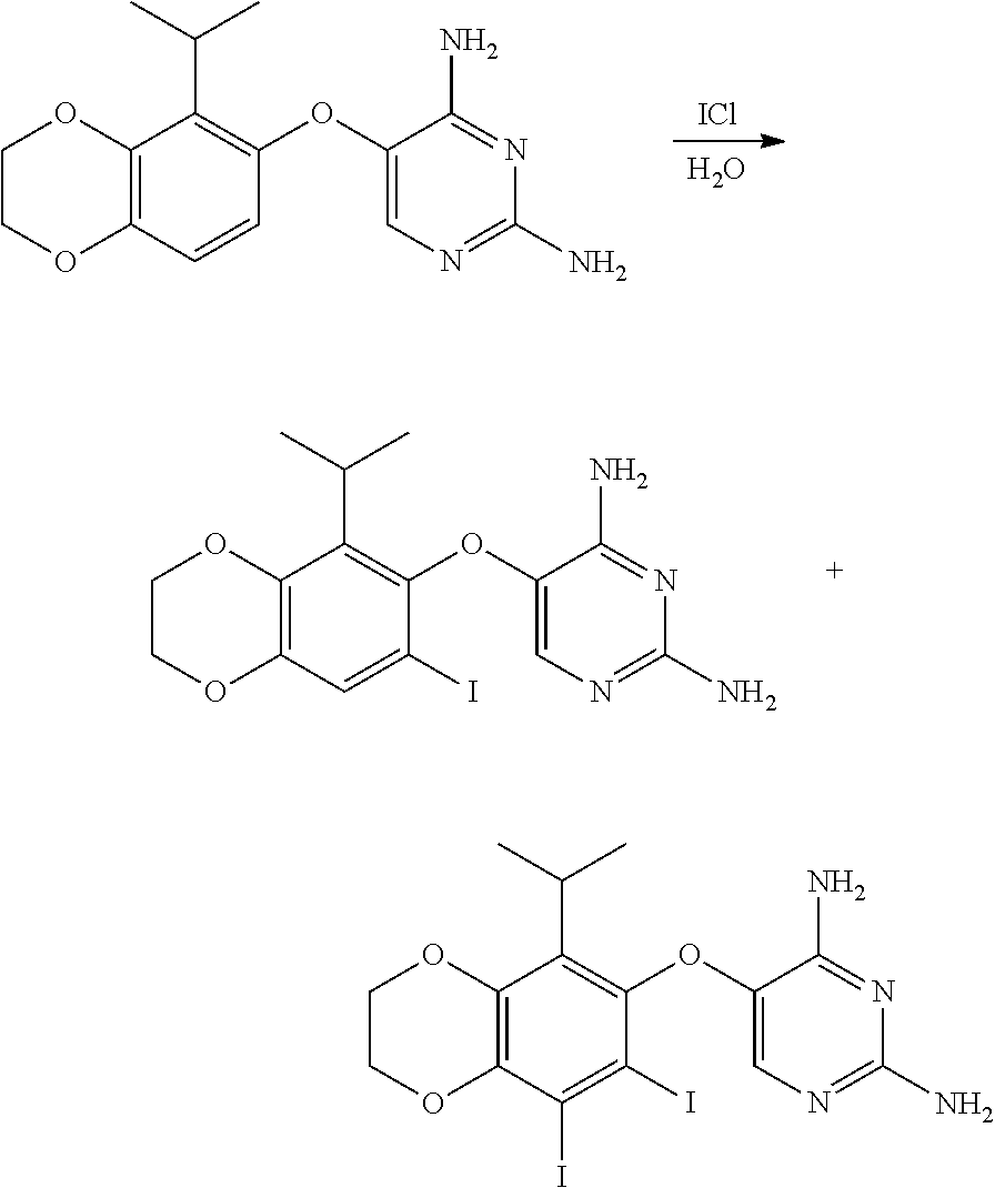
C12=C(C=C(I)C(OC3=CN=C(N)N=C3N)=C1C(C)C)OCCO2.C12=C(C(I)=C(I)C(OC3=CN=C(N)N=C3N)=C1C(C)C)OCCO2.[ICl].O.C12=C(C=CC(OC3=CN=C(N)N=C3N)=C1C(C)C)OCCO2
